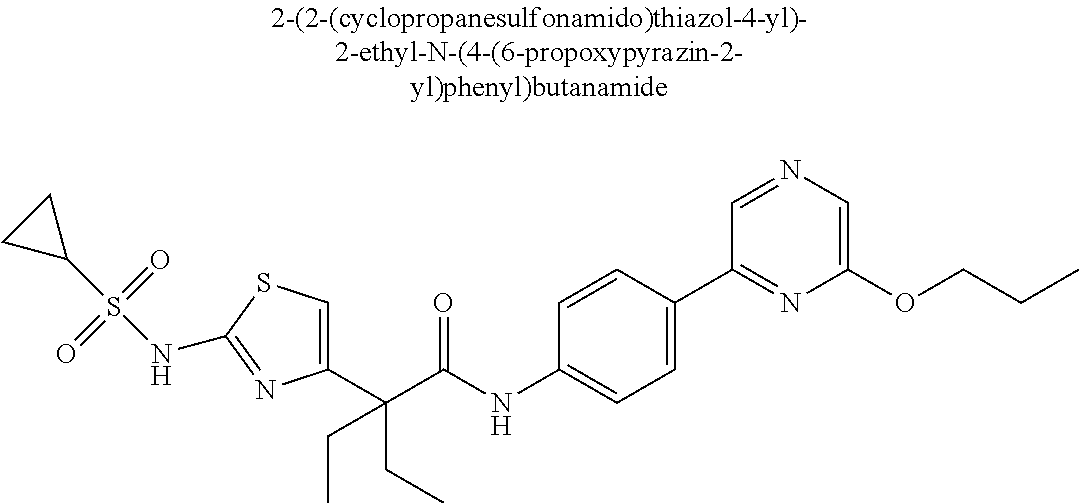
C1(C(C(NC2=CC=C(C3=NC(OCCC)=CN=C3)C=C2)=O)(CC)CC)=CSC(NS(C2CC2)(=O)=O)=N1
